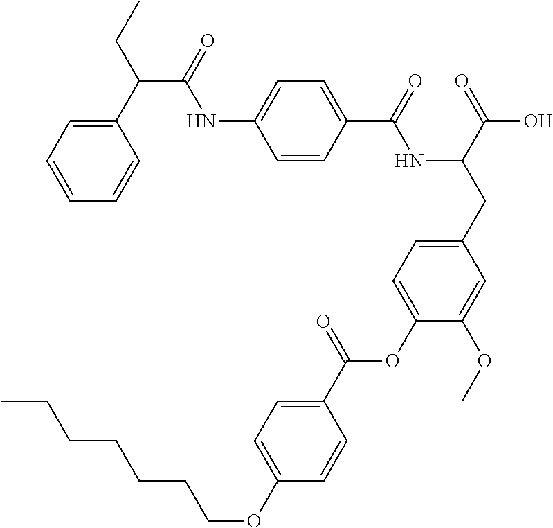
C1=CC(C(=O)NC(CC2=CC=C(OC(C3=CC=C(OCCCCCCC)C=C3)=O)C(OC)=C2)C(=O)O)=CC=C1NC(C(CC)C1=CC=CC=C1)=O
